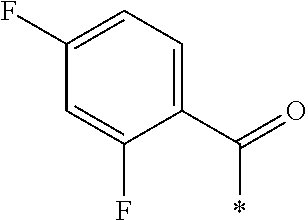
C1(C(=O)*)=CC=C(F)C=C1F
